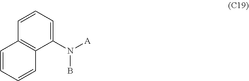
C1=CC=C(N([A])B)C2=C1C=CC=C2
